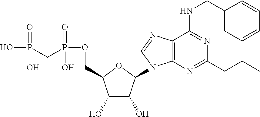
C1(O)C(O)C(N2C3=C(C(NCC4=CC=CC=C4)=NC(CCC)=N3)N=C2)OC1COP(=O)(O)CP(=O)(O)O
